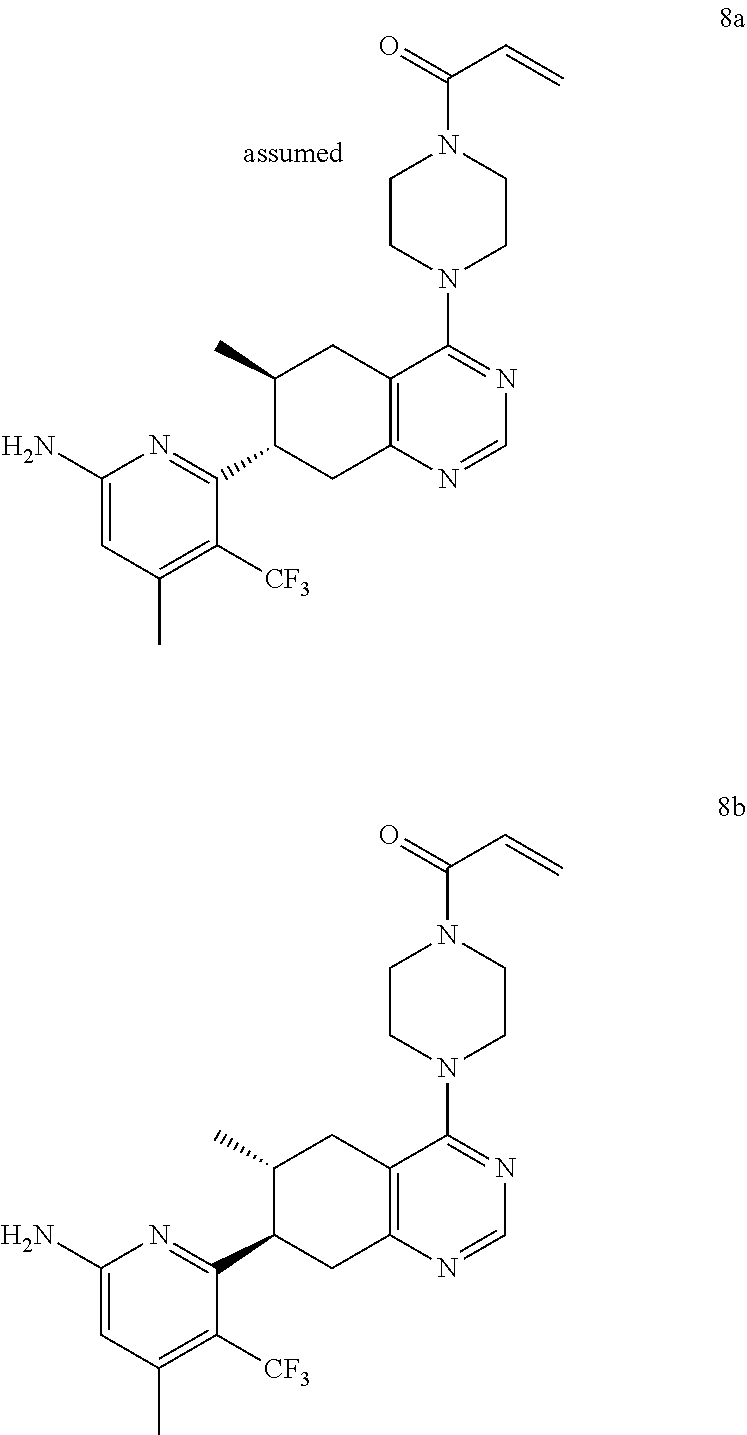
C1(N)=CC(C)=C([CF3])C(C2CC3=C(CC2C)C(N2CCN(C(=O)C=C)CC2)=NC=N3)=N1.C1(N)=CC(C)=C([CF3])C(C2CC3=C(CC2C)C(N2CCN(C(=O)C=C)CC2)=NC=N3)=N1
